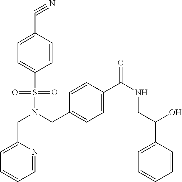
C1=C(CN(S(=O)(=O)C2=CC=C(C#N)C=C2)CC2=CC=C(C(NCC(C3=CC=CC=C3)O)=O)C=C2)N=CC=C1
